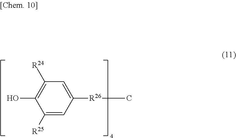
C1([R25])=CC([R26]C)=CC([R24])=C1O
